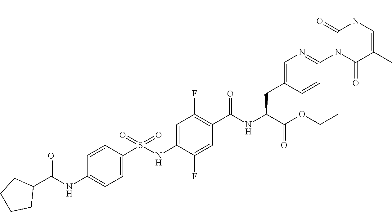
C1=C(S(NC2=CC(F)=C(C(NC(C(OC(C)C)=O)CC3=CN=C(N4C(=O)C(C)=CN(C)C4=O)C=C3)=O)C=C2F)(=O)=O)C=CC(NC(C2CCCC2)=O)=C1
